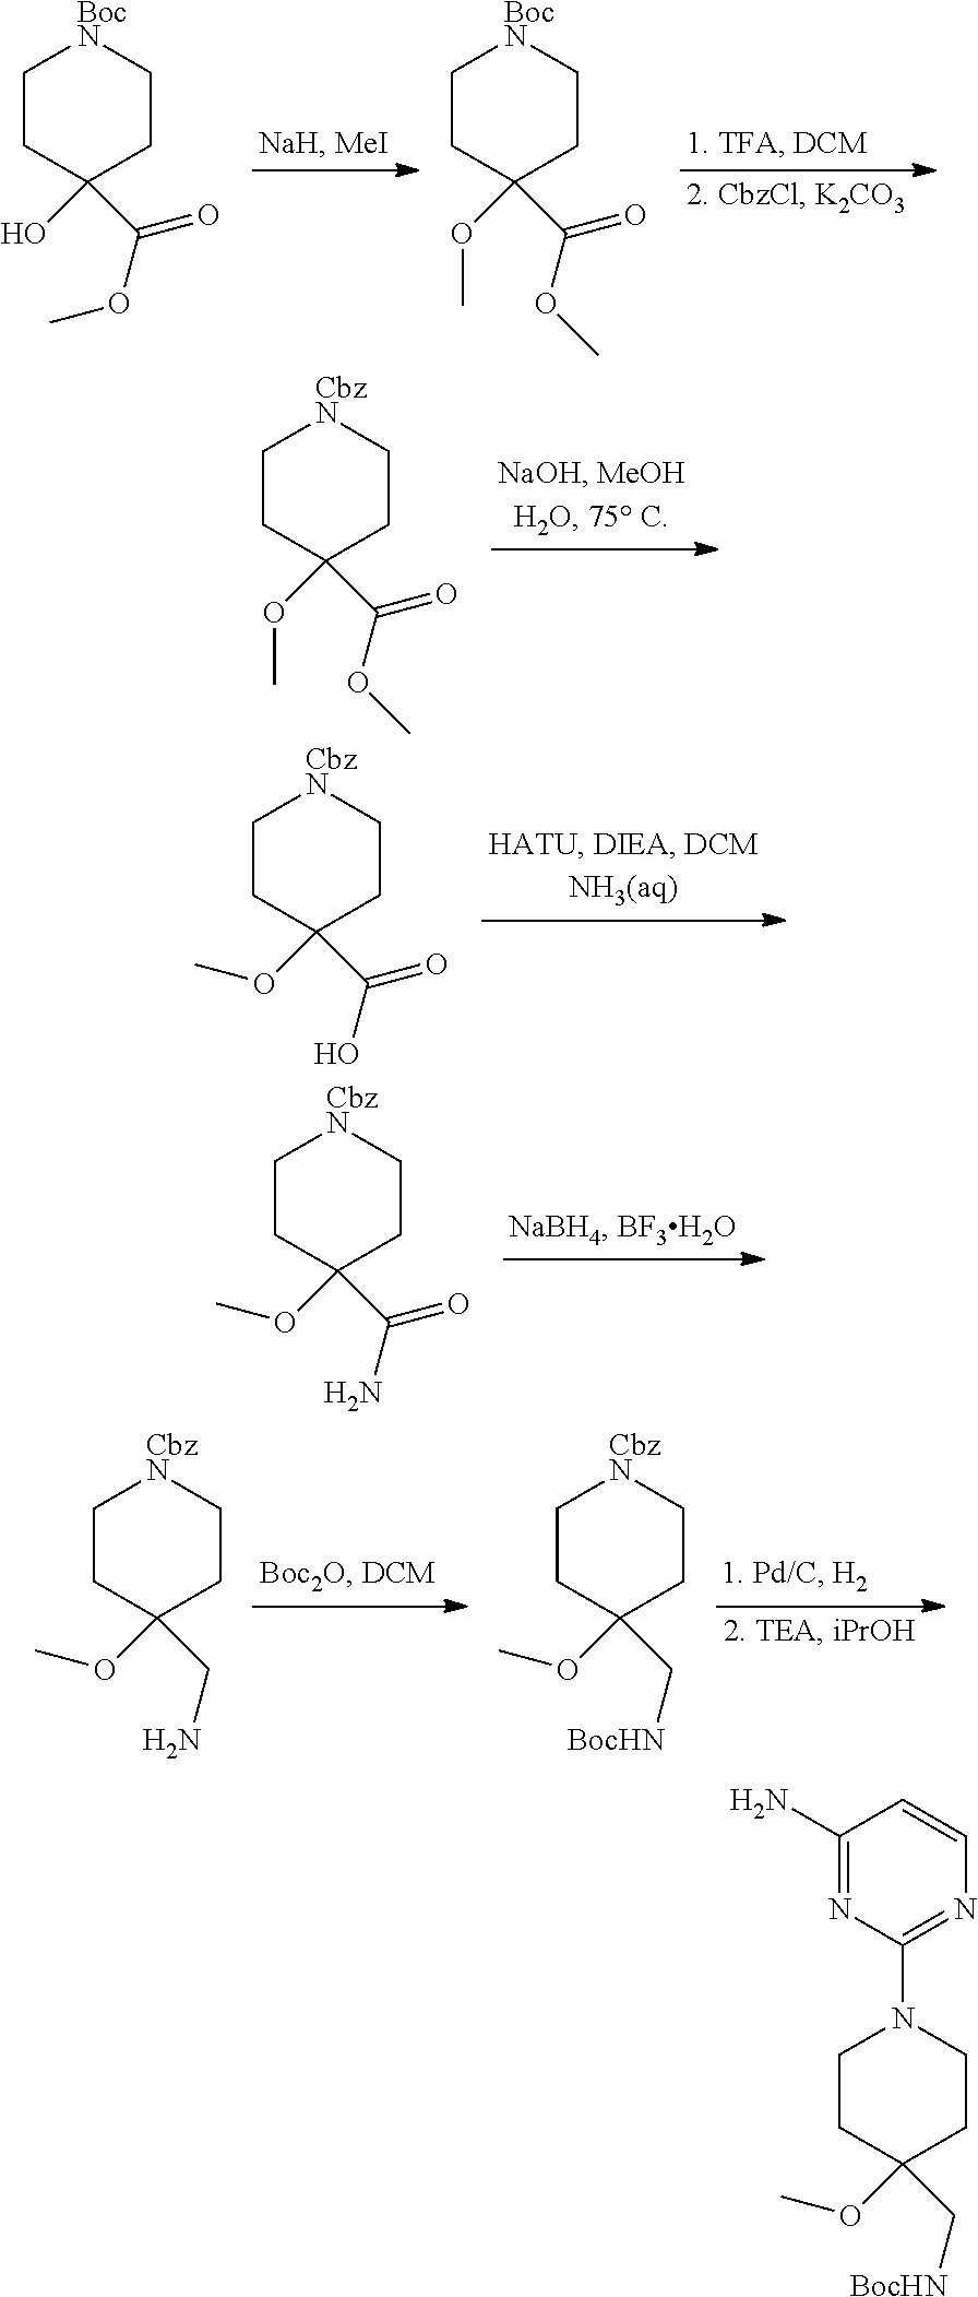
C1CC(O)(C(=O)OC)CC[BocN]1.C1CC(OC)(C(=O)OC)CC[BocN]1.C1CC(OC)(C(=O)OC)CC[CbzN]1.C1CC(OC)(C(=O)O)CC[CbzN]1.C1CC(OC)(C(=O)N)CC[CbzN]1.C1CC(OC)(CN)CC[CbzN]1.C1CC(OC)(C[BocHN])CC[CbzN]1.C1CC(OC)(C[BocHN])CCN1C1=NC=CC(N)=N1
